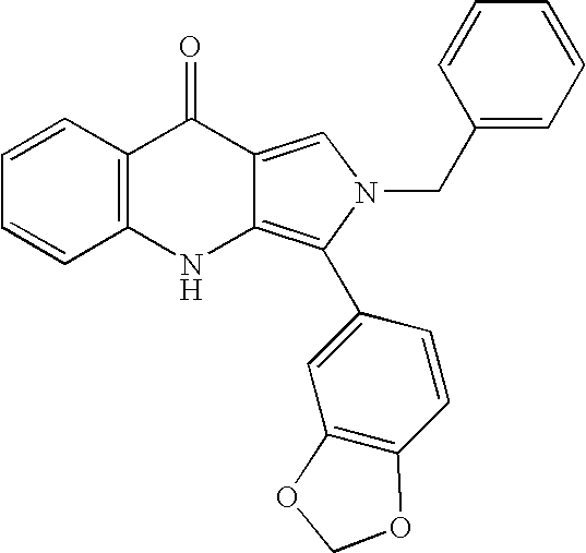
C12=C(C=CC=C1)C(=O)C1=CN(CC3=CC=CC=C3)C(C3=CC4=C(C=C3)OCO4)=C1N2
